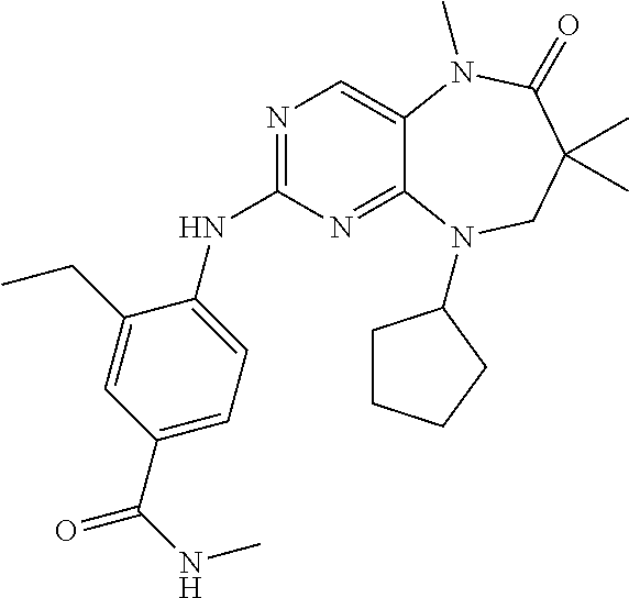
N1=C(NC2=CC=C(C(=O)NC)C=C2CC)N=C2C(=C1)N(C)C(=O)C(C)(C)CN2C1CCCC1
